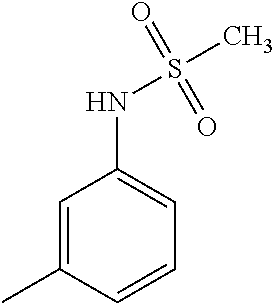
C1=C(C)C=CC=C1NS(C)(=O)=O
